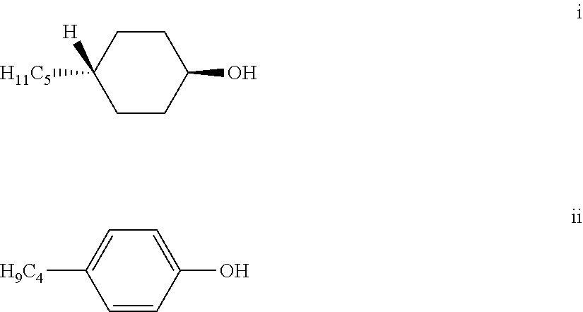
C1CC([H11C5])([H])CCC1O.C1=C(O)C=CC([H9C4])=C1
